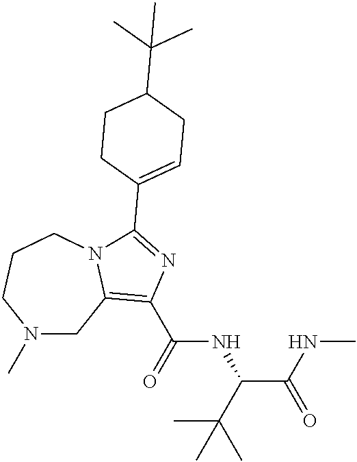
N1(C)CC2=C(C(=O)NC(C(NC)=O)C(C)(C)C)N=C(C3=CCC(C(C)(C)C)CC3)N2CCC1
